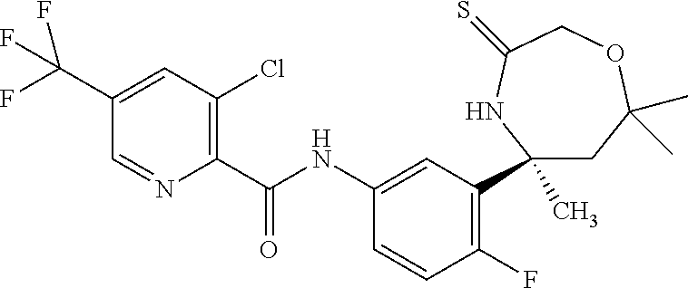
C1(C)(C2=C(F)C=CC(NC(=O)C3=C(Cl)C=C(C(F)(F)F)C=N3)=C2)CC(C)(C)OCC(=S)N1
